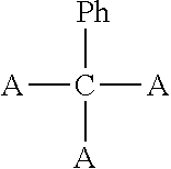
[Ph]C([A])([A])[A]
